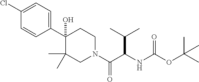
C1(Cl)=CC=C(C2(O)C(C)(C)CN(C(C(C(C)C)NC(=O)OC(C)(C)C)=O)CC2)C=C1
